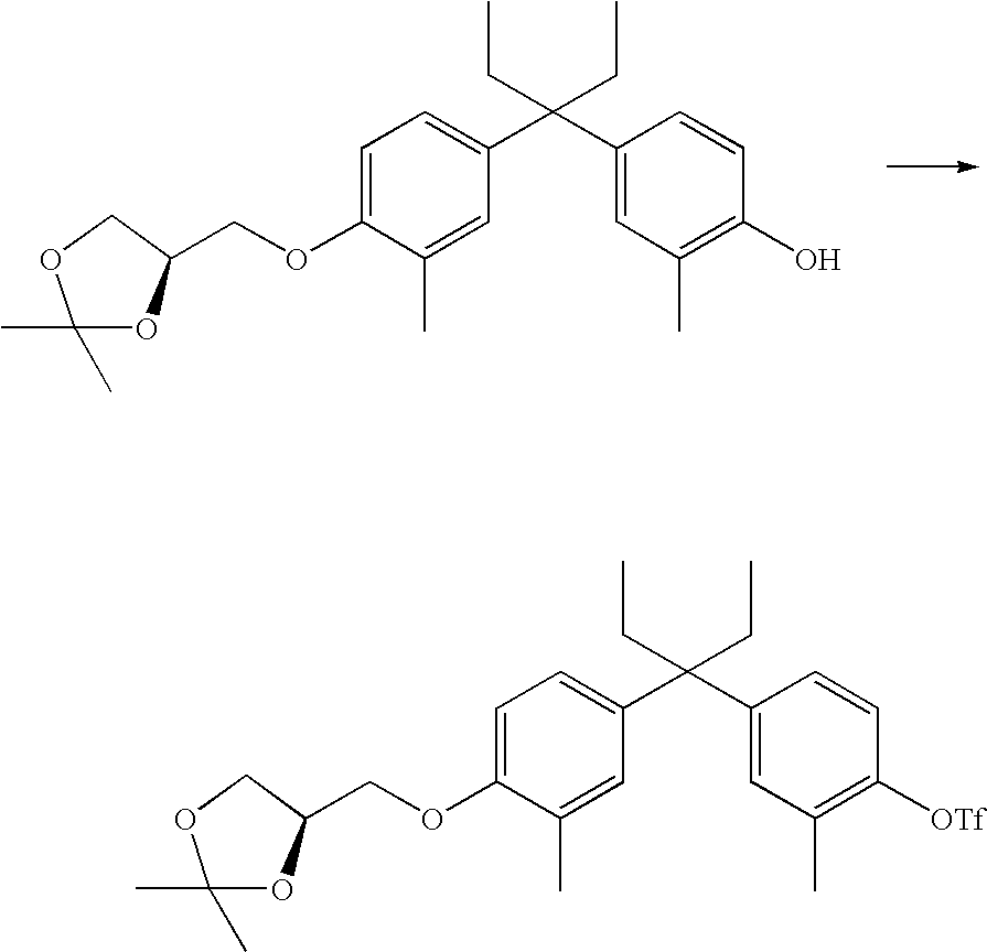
C1=C(OCC2OC(C)(C)OC2)C(C)=CC(C(C2=CC(C)=C(O)C=C2)(CC)CC)=C1.C1=C(OCC2OC(C)(C)OC2)C(C)=CC(C(C2=CC(C)=C([OTf])C=C2)(CC)CC)=C1
